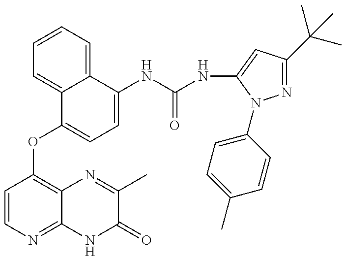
C1=CN=C2C(=C1OC1=CC=C(NC(=O)NC3=CC(C(C)(C)C)=NN3C3=CC=C(C)C=C3)C3=CC=CC=C13)N=C(C)C(=O)N2
